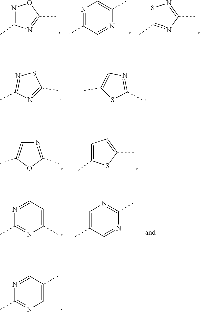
S1C(C)=NC(C)=N1.N1=C(C)C=NC(C)=C1.N1=C(C)N=C(C)O1.S1C(C)=CN=C1C.N1=C(C)SN=C1C.N1=C(C)OC(C)=C1.C1=C(C)SC(C)=C1.C1(C)=CC=NC(C)=N1.C1=C(C)C=NC(C)=N1.C1=C(C)C=NC(C)=N1
